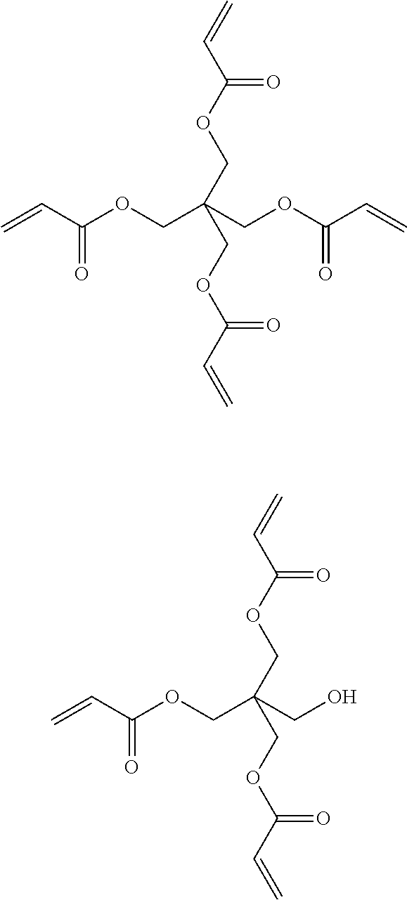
C=CC(OCC(COC(C=C)=O)(COC(C=C)=O)COC(=O)C=C)=O.C=CC(OCC(COC(C=C)=O)(CO)COC(=O)C=C)=O
